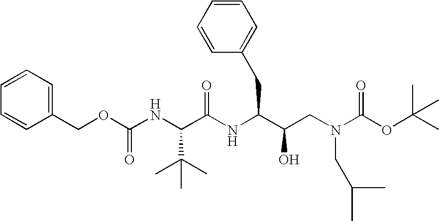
C1=CC=C(COC(=O)NC(C(C)(C)C)C(=O)NC(C(O)CN(C(=O)OC(C)(C)C)CC(C)C)CC2=CC=CC=C2)C=C1
